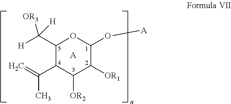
[A].C1(C([H])([OR3])[H])C(C(=C)C)C([OR2])C([OR1])C(O[A])O1
